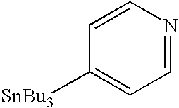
C1=NC=CC([SnBu3])=C1
